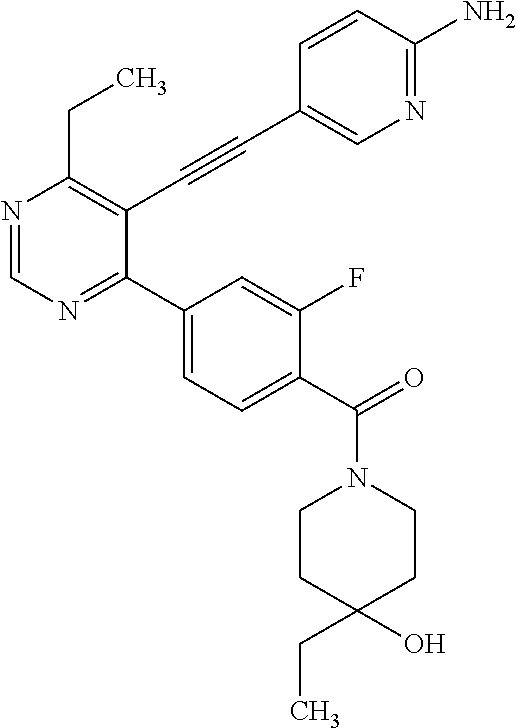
N1=CN=C(C2=CC=C(C(=O)N3CCC(CC)(O)CC3)C(F)=C2)C(C#CC2=CN=C(N)C=C2)=C1CC
